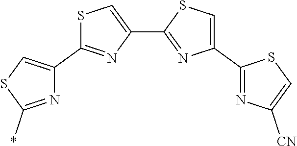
C1(C2=NC(C3=NC([CN])=CS3)=CS2)=CSC(C2=CSC(*)=N2)=N1
